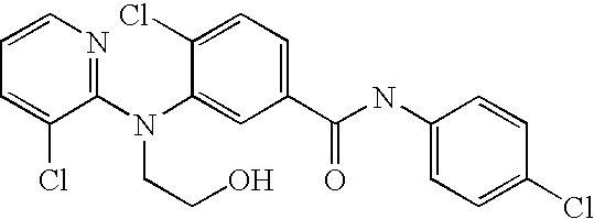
C1=CN=C(N(C2=CC(C(NC3=CC=C(Cl)C=C3)=O)=CC=C2Cl)CCO)C(Cl)=C1
